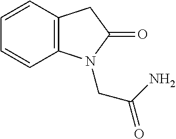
C1=CC2=C(C=C1)N(CC(=O)N)C(=O)C2
